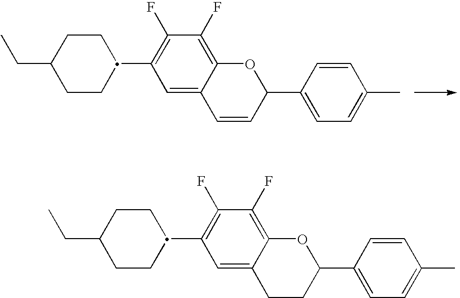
C1CC(C2=C(F)C(F)=C3C(=C2)C=CC(C2=CC=C(C)C=C2)O3)CCC1CC.C1CC(C2=C(F)C(F)=C3C(=C2)CCC(C2=CC=C(C)C=C2)O3)CCC1CC
